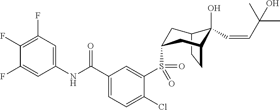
C12CCC(CC(S(C3=CC(C(NC4=CC(F)=C(F)C(F)=C4)=O)=CC=C3Cl)(=O)=O)C1)C2(O)C=CC(C)(C)O
